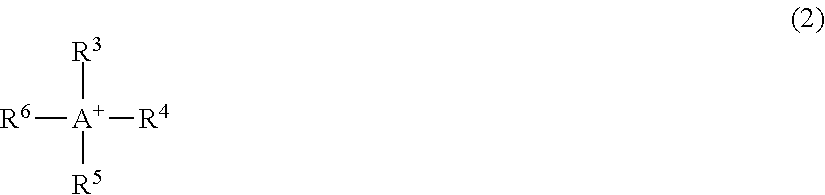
[R6][A+]([R4])([R3])[R5]
